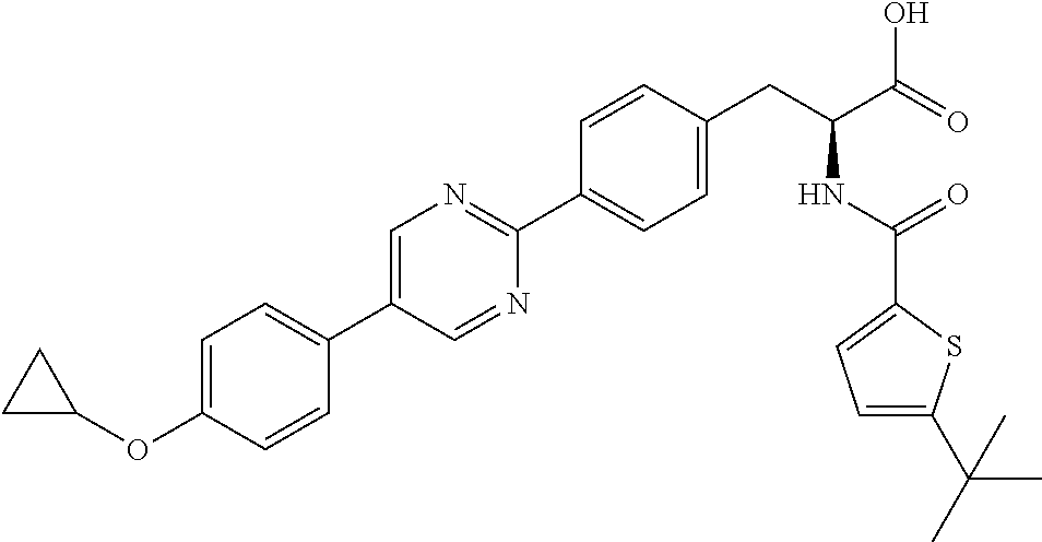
C1(OC2=CC=C(C3=CN=C(C4=CC=C(CC(NC(=O)C5=CC=C(C(C)(C)C)S5)C(=O)O)C=C4)N=C3)C=C2)CC1
